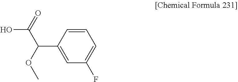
C1=CC(C(C(O)=O)OC)=CC(F)=C1
